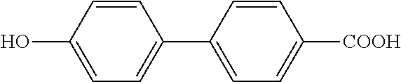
C1=C(O)C=CC(C2=CC=C([COOH])C=C2)=C1
